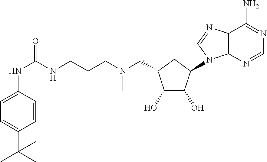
C1(O)C(O)C(N2C3=C(C(N)=NC=N3)N=C2)CC1CN(CCCNC(NC1=CC=C(C(C)(C)C)C=C1)=O)C
